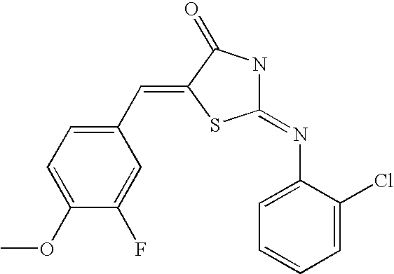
C1(OC)=CC=C(C=C2C(=O)NC(=NC3=CC=CC=C3Cl)S2)C=C1F
